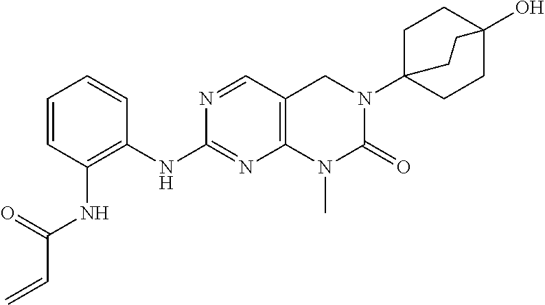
N(C1=NC2=C(C=N1)CN(C13CCC(O)(CC1)CC3)C(=O)N2C)C1=C(NC(C=C)=O)C=CC=C1
